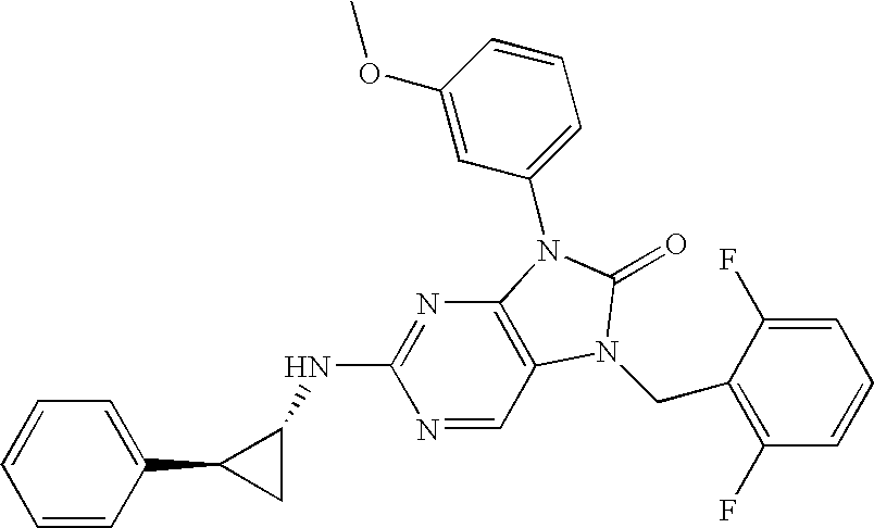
C1=CC(C2CC2NC2=NC3=C(C=N2)N(CC2=C(F)C=CC=C2F)C(=O)N3C2=CC=CC(OC)=C2)=CC=C1
